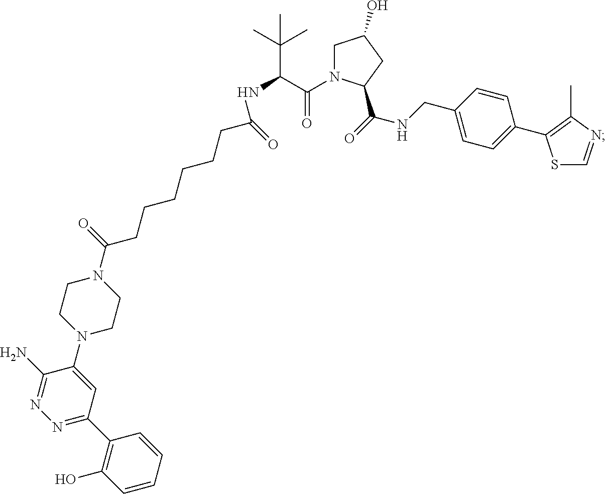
N1(C(=O)CCCCCCC(NC(C(N2CC(O)CC2C(=O)NCC2=CC=C(C3=C(C)N=CS3)C=C2)=O)C(C)(C)C)=O)CCN(C2=CC(C3=C(O)C=CC=C3)=NN=C2N)CC1
